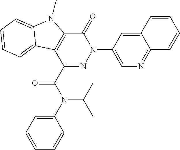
C1(C(=O)N(C(C)C)C2=CC=CC=C2)=NN(C2=CN=C3C(=C2)C=CC=C3)C(=O)C2=C1C1=CC=CC=C1N2C
